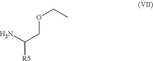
NC(COCC)[R5]
